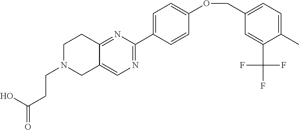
OC(=O)CCN1CC2=CN=C(C3=CC=C(OCC4=CC=C(C)C(C(F)(F)F)=C4)C=C3)N=C2CC1
